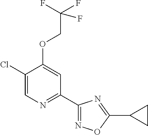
C1(Cl)=CN=C(C2=NOC(C3CC3)=N2)C=C1OCC(F)(F)F
